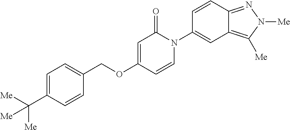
C(OC1=CC(=O)N(C2=CC3=C([Me])N([Me])N=C3C=C2)C=C1)C1=CC=C(C([Me])([Me])[Me])C=C1
